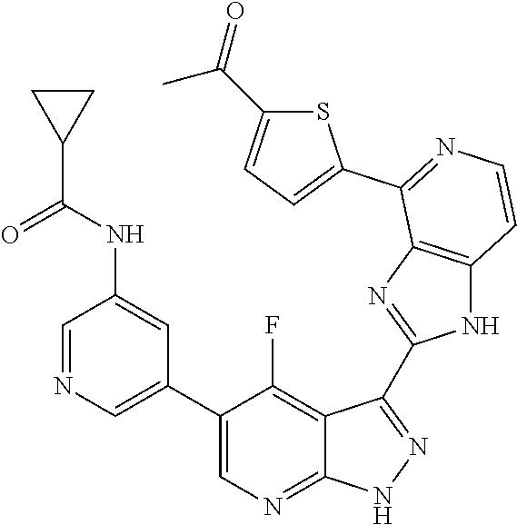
C1=NC=C(C2=CN=C3C(=C2F)C(C2=NC4=C(N2)C=CN=C4C2=CC=C(C(=O)C)S2)=N[N H]3)C=C1NC(C1CC1)=O
